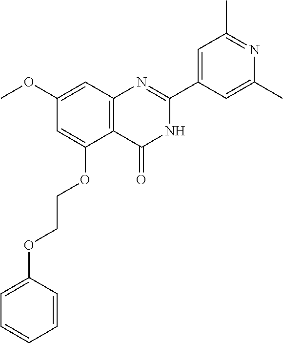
C1=C(OCCOC2=CC=CC=C2)C2=C(C=C1OC)N=C(C1=CC(C)=NC(C)=C1)NC2=O
